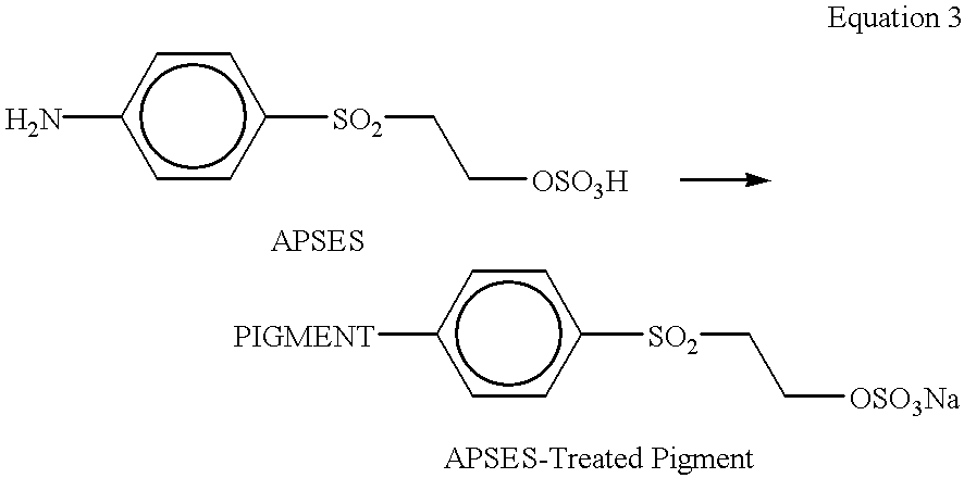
c1cc([SO2]CC[OSO3H])ccc1N.c1cc([SO2]CC[OSO3Na])ccc1[PIGMENT]
